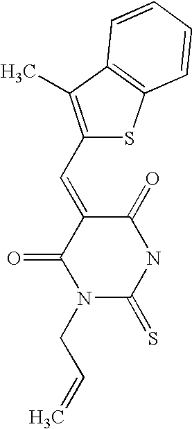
C1(C=C2C(=O)N(CC=C)C(=S)NC2=O)=C(C)C2=C(S1)C=CC=C2
